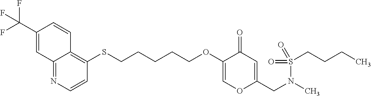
C12=NC=CC(SCCCCCOC3=COC(CN(C)S(=O)(CCCC)=O)=CC3=O)=C1C=CC(C(F)(F)F)=C2
